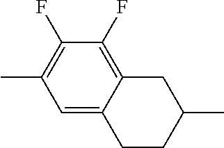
C1C(C)CC2=C(F)C(F)=C(C)C=C2C1
